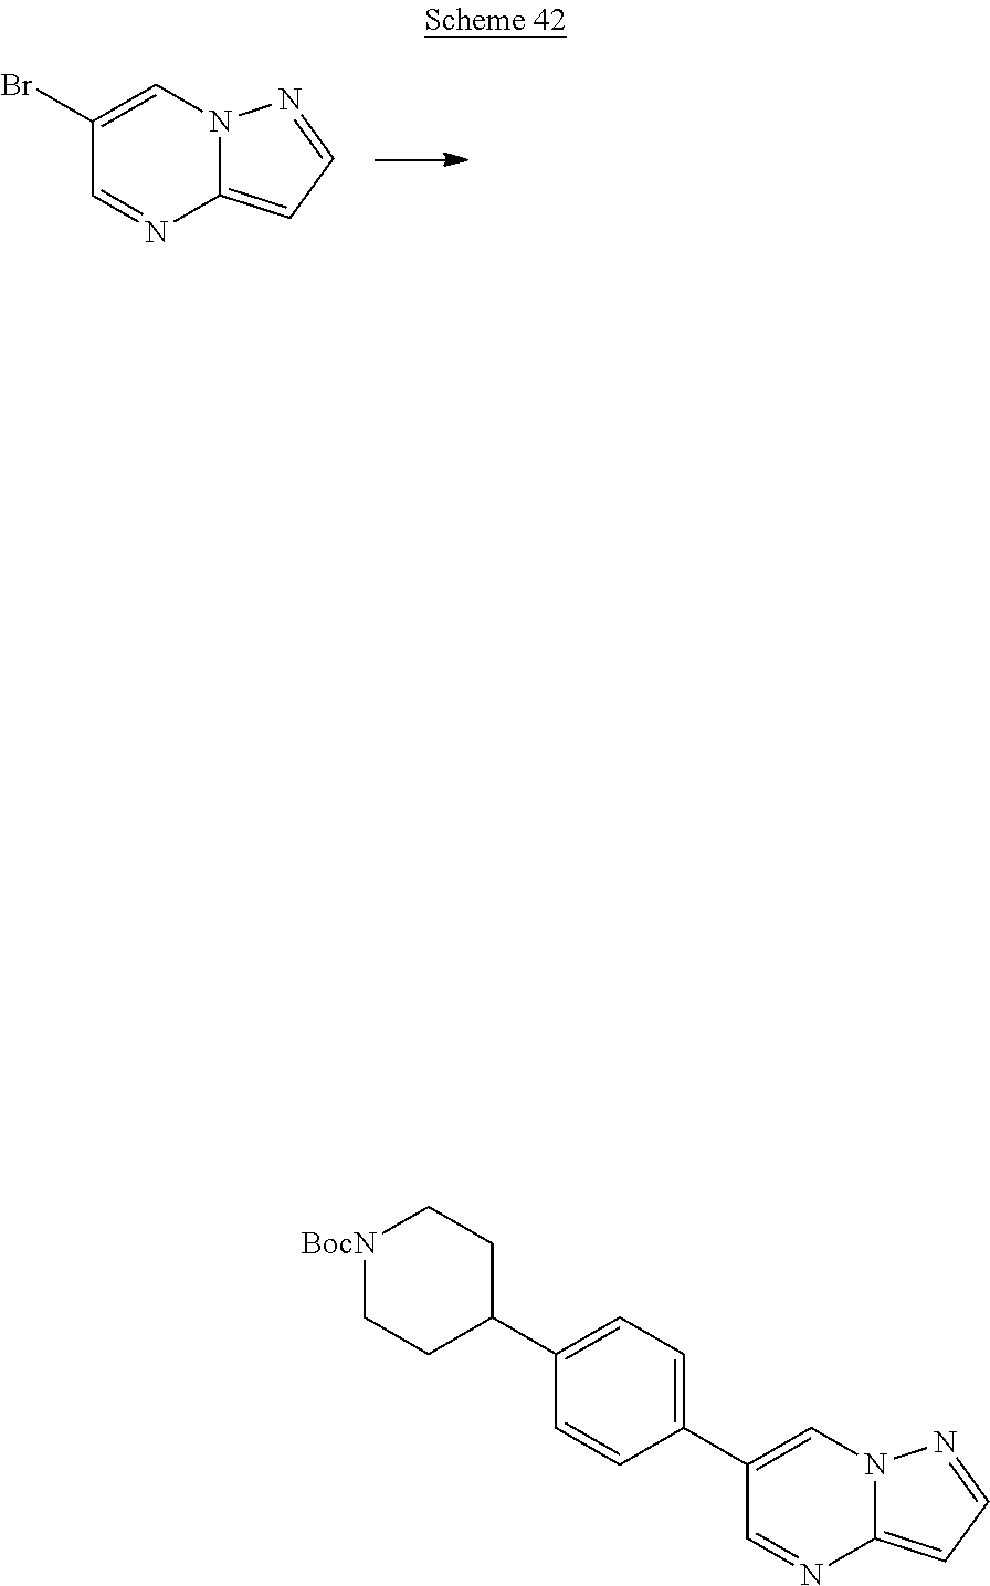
C12=CC=NN1C=C(Br)C=N2.[BocN]1CCC(C2=CC=C(C3=CN4C(=CC=N4)N=C3)C=C2)CC1
